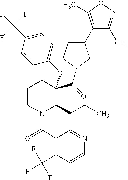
C1CN(C(=O)C2=C(C(F)(F)F)C=CN=C2)C(CCC)C(OC2=CC=C(C(F)(F)F)C=C2)(C(=O)N2CCC(C3=C(C)ON=C3C)C2)C1
